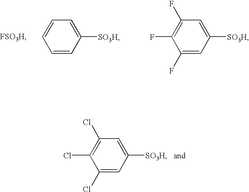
C1=CC=C([SO3H])C=C1.C1(F)=C(F)C=C([SO3H])C=C1F.C1(Cl)=C(Cl)C=C([SO3H])C=C1Cl
